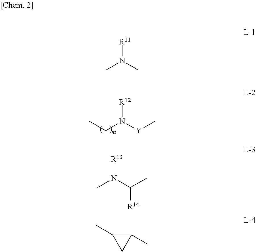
[R12]N([Y]C)CC.[R11]N(C)C.[R13]N(C(C)[R14])C.C1C(C)C1C
